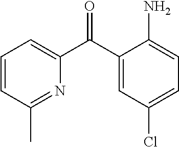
C1=CC(C)=NC(C(C2=CC(Cl)=CC=C2N)=O)=C1
